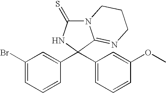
C1(Br)=CC=CC(C2(C3=CC=CC(OC)=C3)C3=NCCCN3C(=S)N2)=C1
